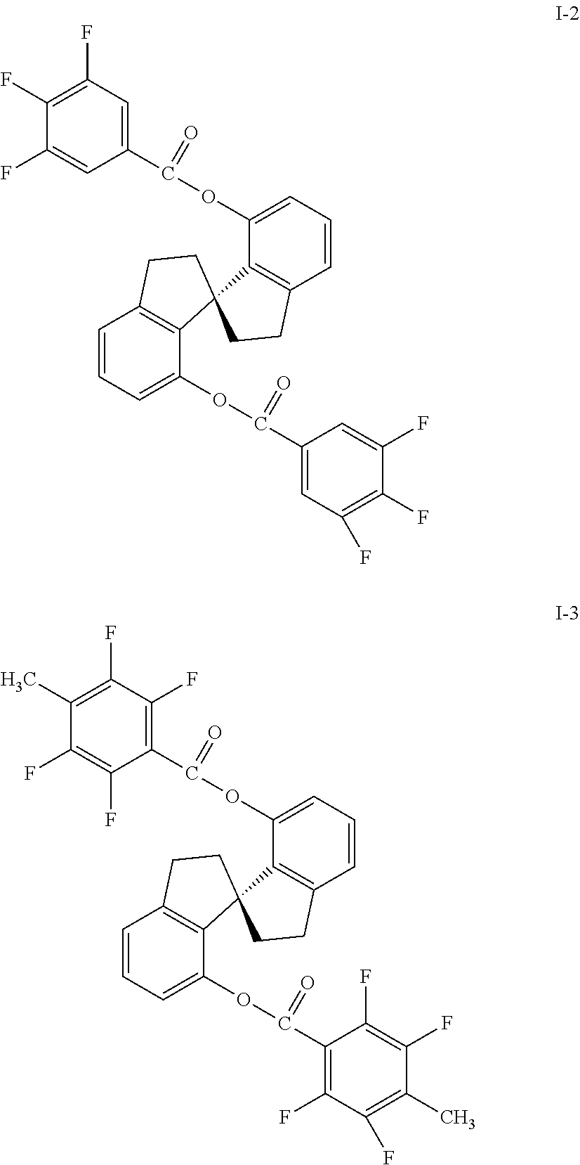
C1(C(OC2=CC=CC3=C2C2(C4=C(C=CC=C4OC(C4=CC(F)=C(F)C(F)=C4)=O)CC2)CC3)=O)=CC(F)=C(F)C(F)=C1.C1(C(OC2=CC=CC3=C2C2(C4=C(C=CC=C4OC(C4=C(F)C(F)=C(C)C(F)=C4F)=O)CC2)CC3)=O)=C(F)C(F)=C(C)C(F)=C1F
